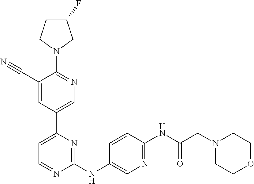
C1(C#N)=CC(C2=CC=NC(NC3=CN=C(NC(CN4CCOCC4)=O)C=C3)=N2)=CN=C1N1CC(F)CC1
